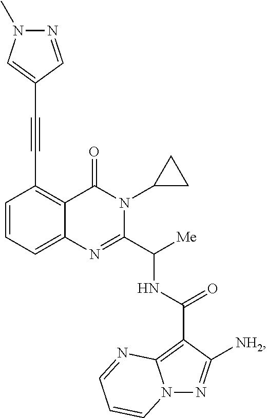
C12=CC=CC(C#CC3=CN(C)N=C3)=C1C(=O)N(C1CC1)C(C([Me])NC(C1=C3N(N=C1[NH2])C=CC=N3)=O)=N2
